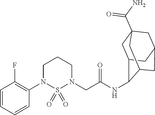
C1(N2CCCN(CC(=O)NC3C4CC5(C(N)=O)CC(CC3C5)C4)S2(=O)=O)=C(F)C=CC=C1
